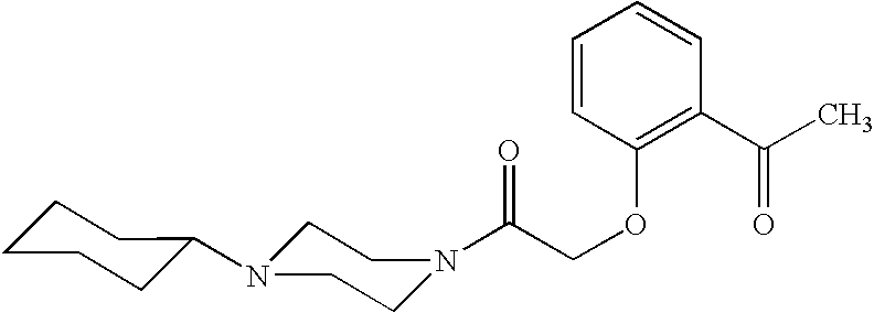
C(COC1=C(C(C)=O)C=CC=C1)(=O)N1CCN(C2CCCCC2)CC1
